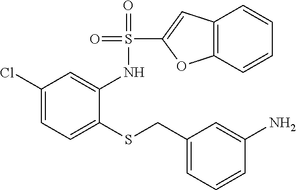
C1(Cl)=CC=C(SCC2=CC=CC(N)=C2)C(NS(C2=CC3=C(O2)C=CC=C3)(=O)=O)=C1
